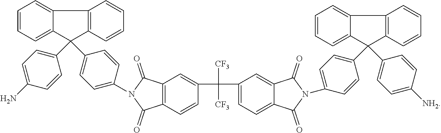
C1(=O)C2=C(C(=O)N1C1=CC=C(C3(C4=CC=C(N)C=C4)C4=CC=CC=C4C4=C3C=CC=C4)C=C1)C=C(C(C1=CC=C3C(=C1)C(=O)N(C1=CC=C(C4(C5=CC=C([NH2])C=C5)C5=C(C=CC=C5)C5=CC=CC=C45)C=C1)C3=O)([CF3])[CF3])C=C2
